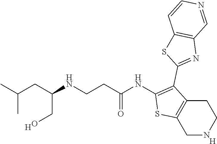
C1NCCC2=C1SC(NC(CCNC(CC(C)C)CO)=O)=C2C1=NC2=C(S1)C=CN=C2.[H].[H]
